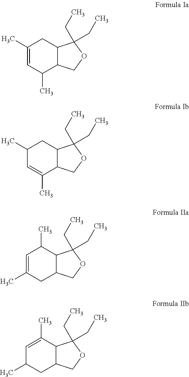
C1(C)=CC(C)C2C(C1)C(CC)(CC)OC2.C1(C)C=C(C)C2C(C1)C(CC)(CC)OC2.C1=C(C)CC2C(C1C)C(CC)(CC)OC2.C1=C(C)C2C(CC1C)COC2(CC)CC
